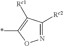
N1=C([Rc2])C([Rc1])=C(*)O1
